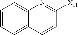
C1=CC=C2C(=C1)N=C([X11])C=C2
